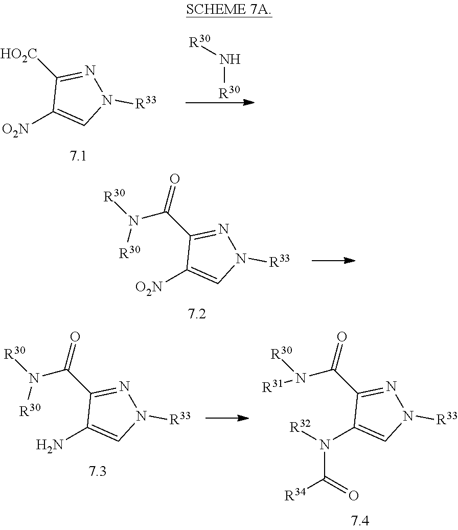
[O2N]C1=CN([R33])N=C1[HO2C].[R30]N[R30].[O2N]C1=CN([R33])N=C1C(N([R30])[R30])=O.NC1=CN([R33])N=C1C(N([R30])[R30])=O.N(C1=CN([R33])N=C1C(N([R31])[R30])=O)(C([R34])=O)[R32]
